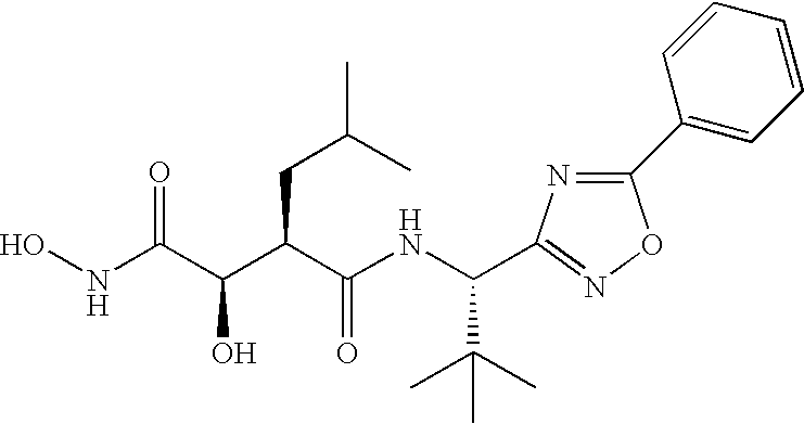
ONC(C(C(C(NC(C(C)(C)C)C1=NOC(C2=CC=CC=C2)=N1)=O)CC(C)C)O)=O
